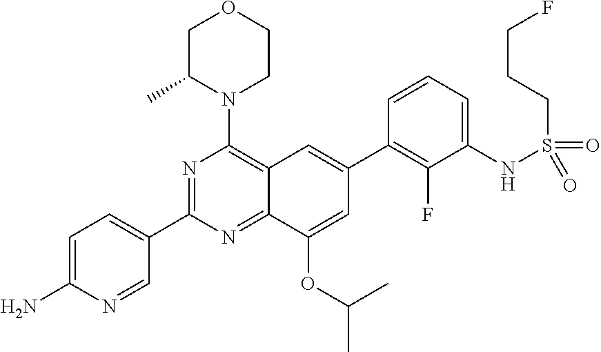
C12=NC(C3=CC=C(N)N=C3)=NC(N3CCOCC3C)=C1C=C(C1=C(F)C(NS(CCCF)(=O)=O)=CC=C1)C=C2OC(C)C
